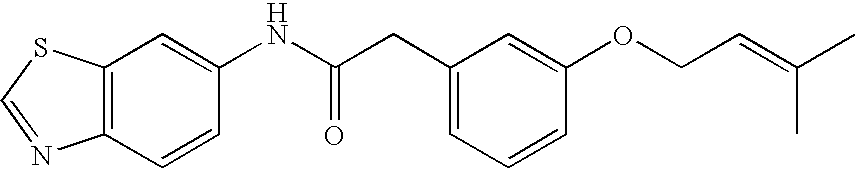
C12=C(C=C(NC(CC3=CC=CC(OCC=C(C)C)=C3)=O)C=C1)SC=N2
